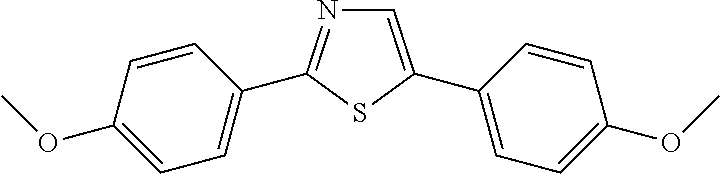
C1=C(C2=CC=C(OC)C=C2)SC(C2=CC=C(OC)C=C2)=N1
